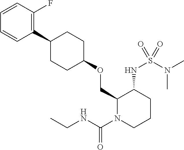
C1(C2CCC(OCC3N(C(NCC)=O)CCCC3NS(N(C)C)(=O)=O)CC2)=C(F)C=CC=C1
